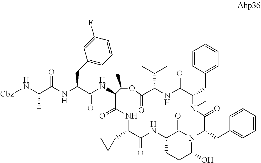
N(C(C(NC(C(NC1C(=O)NC(C2CC2)C(=O)NC2CCC(O)N(C2=O)C(CC2=CC=CC=C2)C(=O)N(C)C(CC2=CC=CC=C2)C(=O)NC(C(C)C)C(=O)OC1C)=O)CC1=CC=CC(F)=C1)=O)C)[Cbz]
